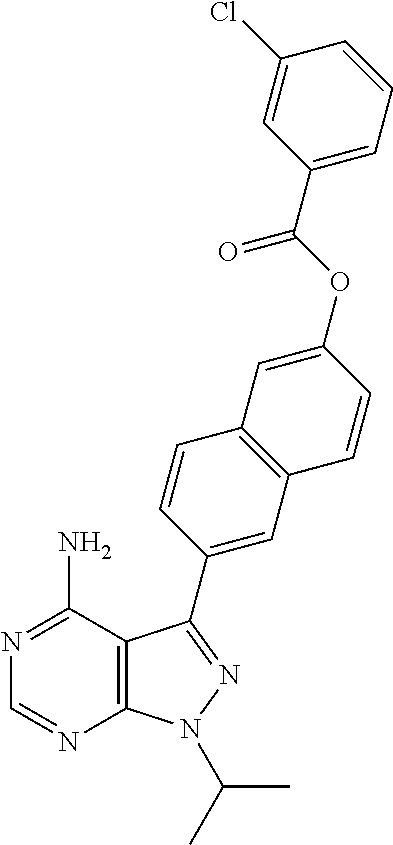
C12=C(C(N)=NC=N1)C(C1=CC3=C(C=C1)C=C(OC(C1=CC=CC(Cl)=C1)=O)C=C3)=NN2C(C)C
